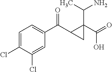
C1=C(Cl)C(Cl)=CC(C(C2C(C(O)=O)(C(N)C)C2)=O)=C1
